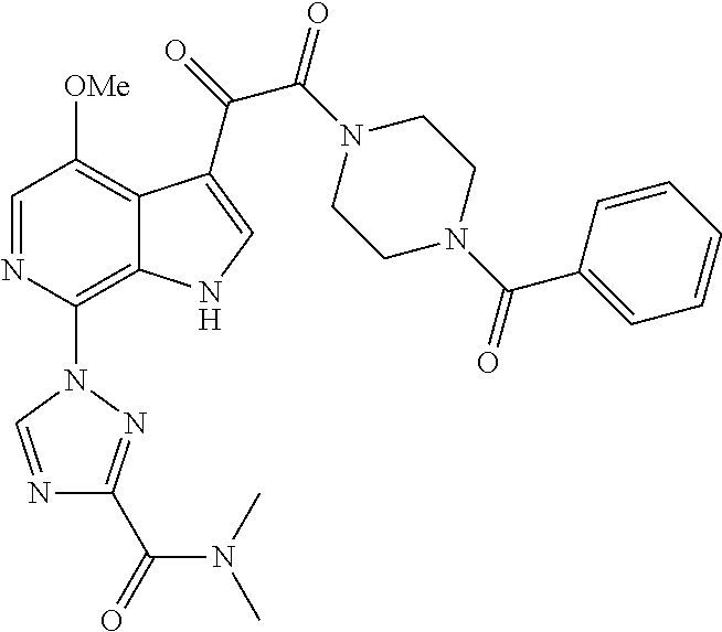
C1=NC(N2C=NC(C(=O)N(C)C)=N2)=C2C(=C1[OMe])C(C(C(=O)N1CCN(C(C3=CC=CC=C3)=O)CC1)=O)=CN2
